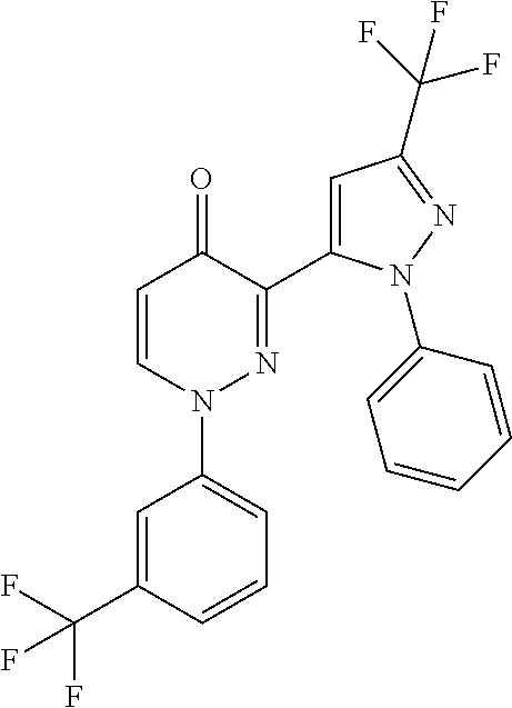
C1=CN(C2=CC=CC(C(F)(F)F)=C2)N=C(C2=CC(C(F)(F)F)=NN2C2=CC=CC=C2)C1=O
